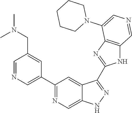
C1(C2=CN=CC(CN(C)C)=C2)=NC=C2C(=C1)C(C1=NC3=C(N1)C=NC=C3N1CCCCC1)=NN2
